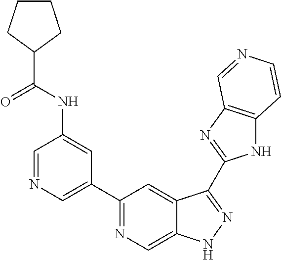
C1=NC=C(C2=NC=C3C(=C2)C(C2=NC4=C(N2)C=CN=C4)=NN3)C=C1NC(=O)C1CCCC1
